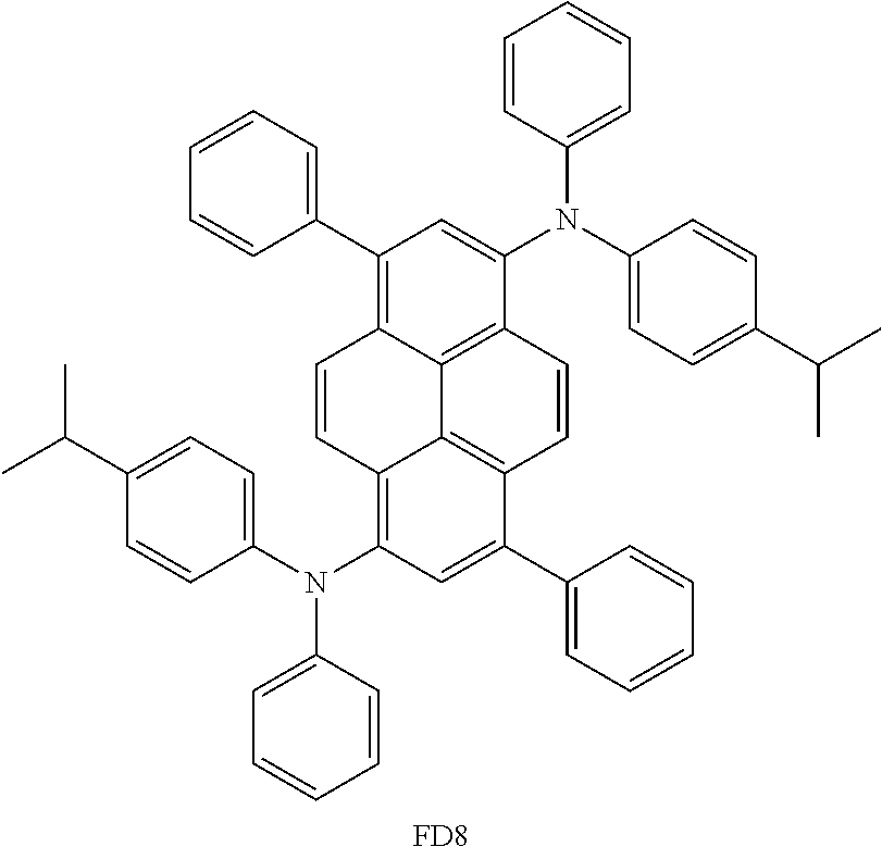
C1=CC(N(C2=CC=C(C(C)C)C=C2)C2=CC(C3=CC=CC=C3)=C3C4=C2C=CC2=C4C(=C(N(C4=CC=C(C(C)C)C=C4)C4=CC=CC=C4)C=C2C2=CC=CC=C2)C=C3)=CC=C1.[FD8]
